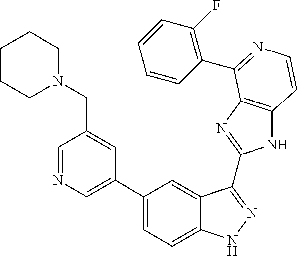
C1(C2=CN=CC(CN3CCCCC3)=C2)=CC=C2C(=C1)C(C1=NC3=C(N1)C=CN=C3C1=C(F)C=CC=C1)=NN2
